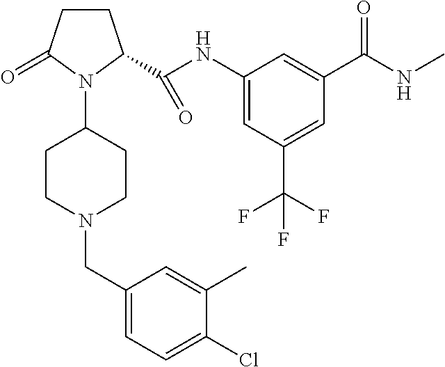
C1CC(=O)N(C2CCN(CC3=CC=C(Cl)C(C)=C3)CC2)C1C(NC1=CC(C(F)(F)F)=CC(C(NC)=O)=C1)=O
